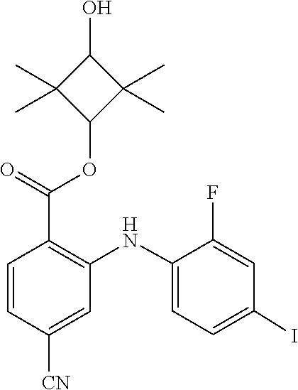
C1=C(NC2=C(C(OC3C(C)(C)C(O)C3(C)C)=O)C=CC([CN])=C2)C(F)=CC(I)=C1
